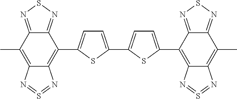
C1(C2=CC=C(C3=CC=C(C4=C5C(=C(C)C6=NSN=C46)N=S=N5)S3)S2)=C2C(=C(C)C3=NSN=C13)N=S=N2
